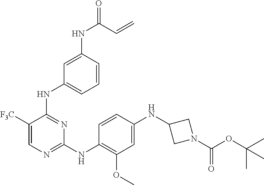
C1([F3C])=CN=C(NC2=C(OC)C=C(NC3CN(C(OC(C)(C)C)=O)C3)C=C2)N=C1NC1=CC=CC(NC(C=C)=O)=C1
